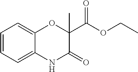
N1C(=O)C(C(OCC)=O)(C)OC2=CC=CC=C12
